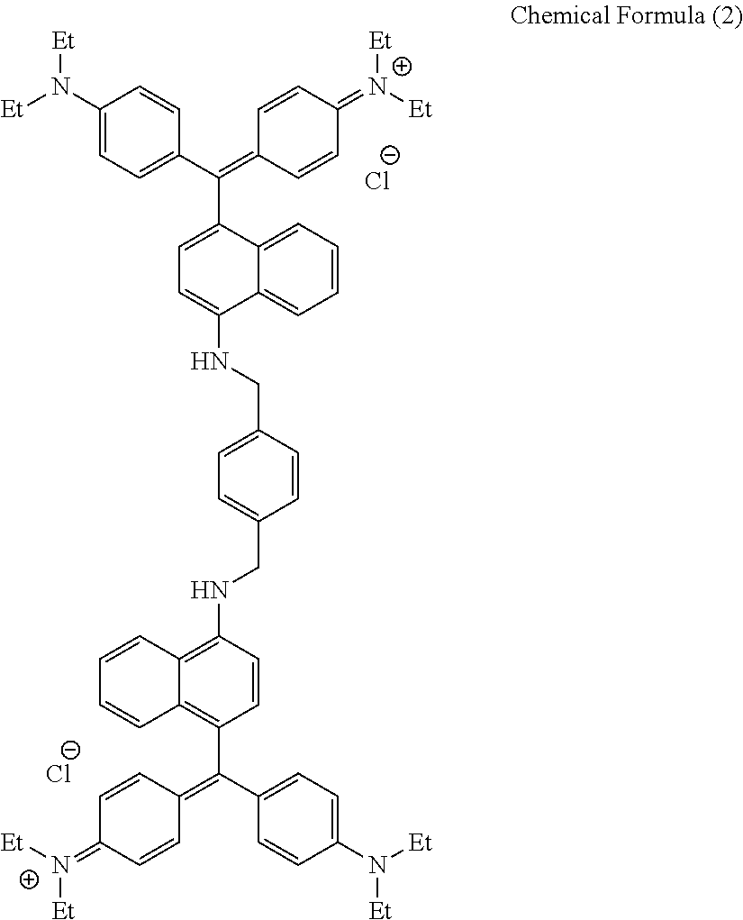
C1=CC(=C(C2=CC=C(N([Et])[Et])C=C2)C2=C3C(=C(NCC4=CC=C(CNC5=CC=C(C(=C6C=CC(=[N+]([Et])[Et])C=C6)C6=CC=C(N([Et])[Et])C=C6)C6=CC=CC=C56)C=C4)C=C2)C=CC=C3)C=CC1=[N+]([Et])[Et].[Cl-].[Cl-]
